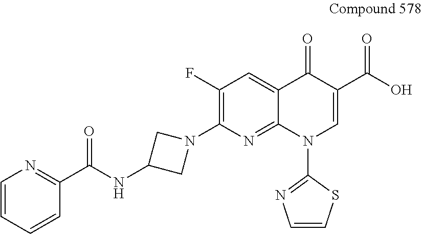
C1(F)=C(N2CC(NC(C3=NC=CC=C3)=O)C2)N=C2C(=C1)C(=O)C(C(O)=O)=CN2C1=NC=CS1
